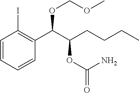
C1=CC=CC(C(C(CCCC)OC(=O)N)OCOC)=C1I
